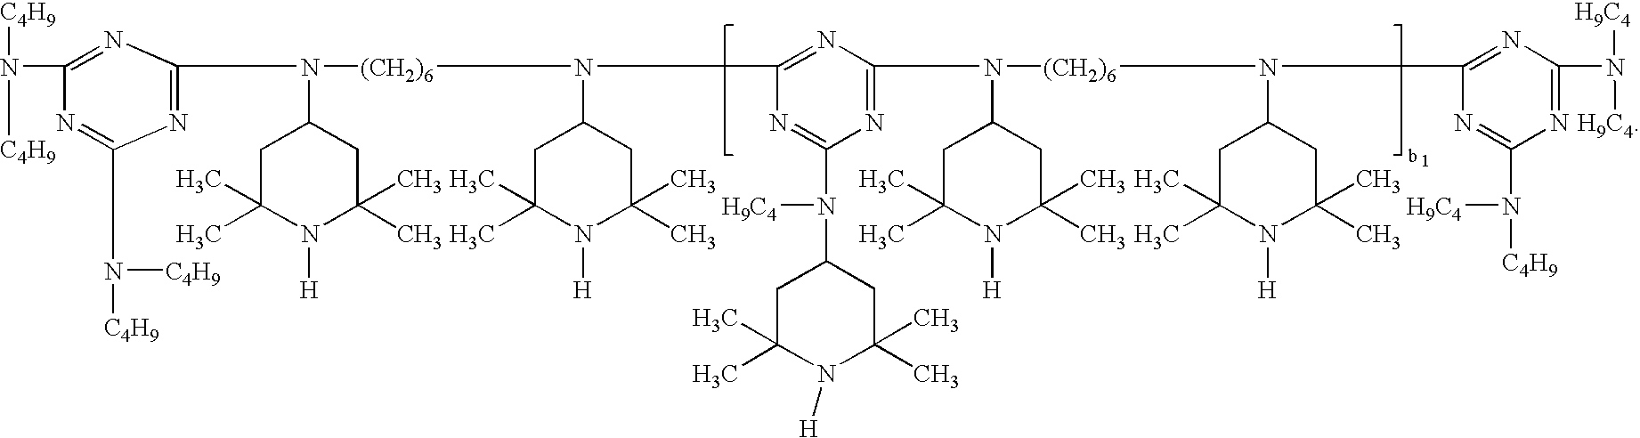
N(C1=NC(N([(CH2)6]N(C2=NC(N([(CH2)6]N(C3CC(C)(C)N([H])C(C)(C)C3)C3=NC(N([H9C4])[H9C4])=NC(N([H9C4])[C4H9])=N3)C3CC(C)(C)N([H])C(C)(C)C3)=NC(N([H9C4])C3CC(C)(C)N([H])C(C)(C)C3)=N2)C2CC(C)(C)N([H])C(C)(C)C2)C2CC(C)(C)N([H])C(C)(C)C2)=NC(N([C4H9])[C4H9])=N1)([C4H9])[C4H9]
